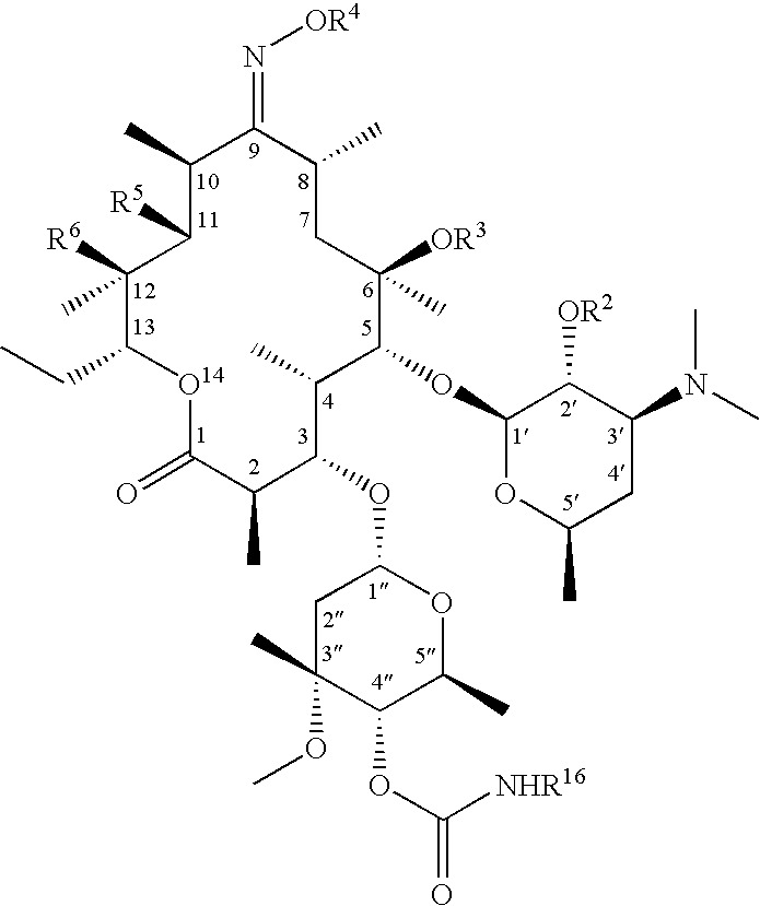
[O14]1C(=O)C(C)C(OC2CC(C)(OC)C(OC([NHR16])=O)C(C)O2)C(C)C(OC2OC(C)CC(N(C)C)C2[OR2])C([OR3])(C)CC(C)C(=N[OR4])C(C)C([R5])C([R6])(C)C1CC
